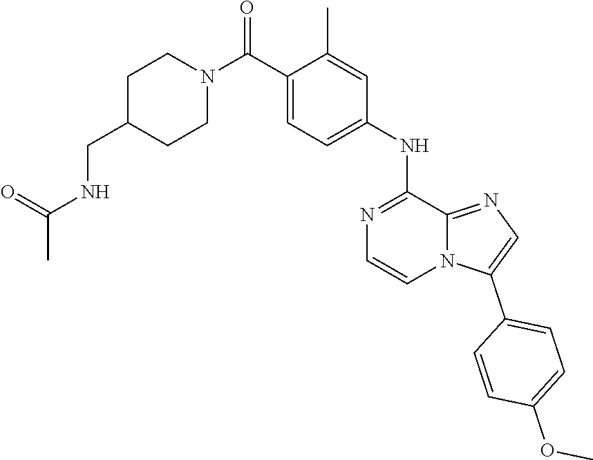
C1C(CNC(C)=O)CCN(C(C2=CC=C(NC3=NC=CN4C3=NC=C4C3=CC=C(OC)C=C3)C=C2C)=O)C1
